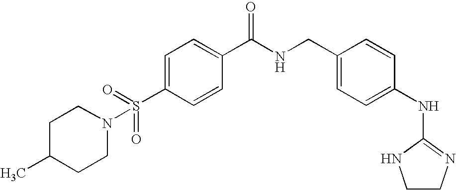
C1=C(S(=O)(N2CCC(C)CC2)=O)C=CC(C(NCC2=CC=C(NC3=NCCN3)C=C2)=O)=C1
